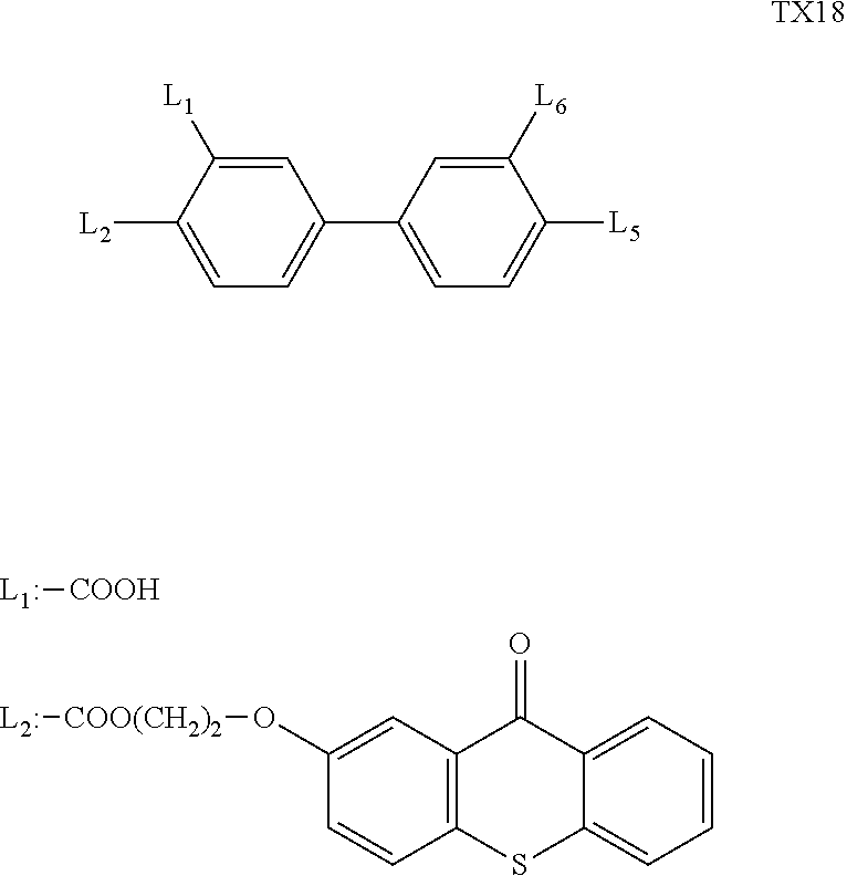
[L1:][COOH].[L2:][COO(CH2)2]OC1=CC2=C(C=C1)SC1=CC=CC=C1C2=O.[TX18].C1=C([L2])C([L1])=CC(C2=CC=C([L5])C([L6])=C2)=C1
